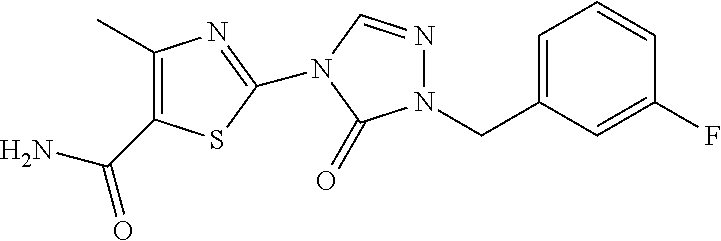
C1(C)=C(C(N)=O)SC(N2C=NN(CC3=CC=CC(F)=C3)C2=O)=N1
